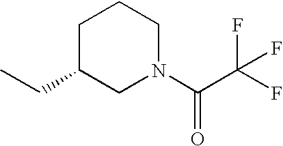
C1C(CC)CN(C(C(F)(F)F)=O)CC1
